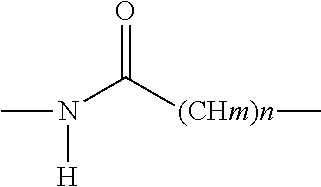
CN([H])C([(CHm)n]C)=O
